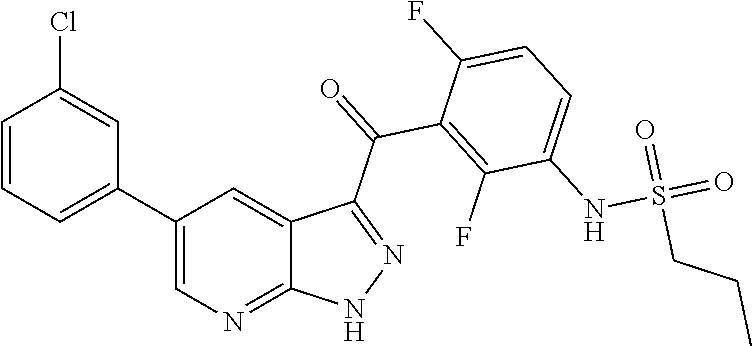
C1=CC=C(C2=CN=C3C(=C2)C(C(=O)C2=C(F)C(NS(=O)(=O)CCC)=CC=C2F)=NN3)C=C1Cl
